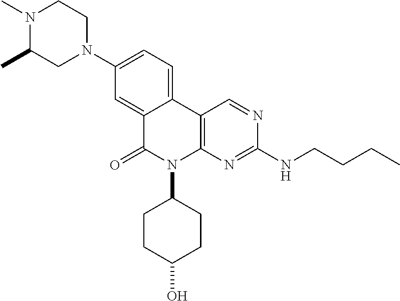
N1(C)C(C)CN(C2=CC=C3C(=C2)C(=O)N(C2CCC(O)CC2)C2=C3C=NC(NCCCC)=N2)CC1
